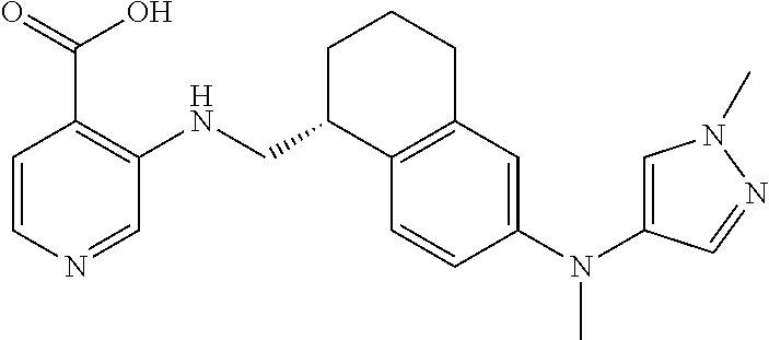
C1=CN=CC(NCC2C3=C(CCC2)C=C(N(C)C2=CN(C)N=C2)C=C3)=C1C(=O)O
